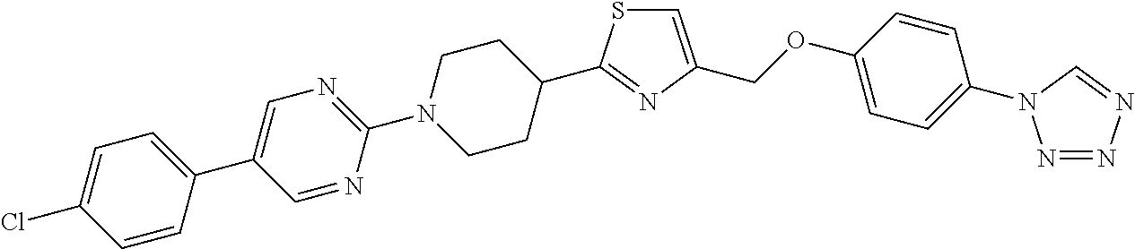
C1(N2CCC(C3=NC(COC4=CC=C(N5N=NN=C5)C=C4)=CS3)CC2)=NC=C(C2=CC=C(Cl)C=C2)C=N1
